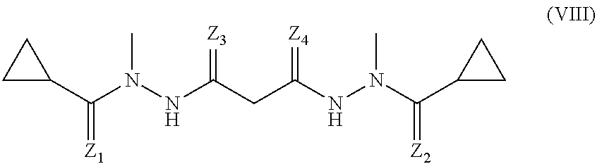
C1(C(N(NC(CC(NN(C(C2CC2)=[Z2])C)=[Z4])=[Z3])C)=[Z1])CC1
